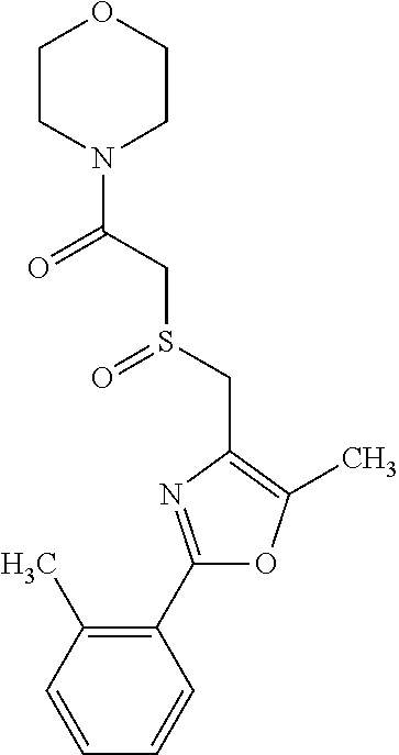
C1(C2=NC(CS(=O)CC(=O)N3CCOCC3)=C(C)O2)=C(C)C=CC=C1
